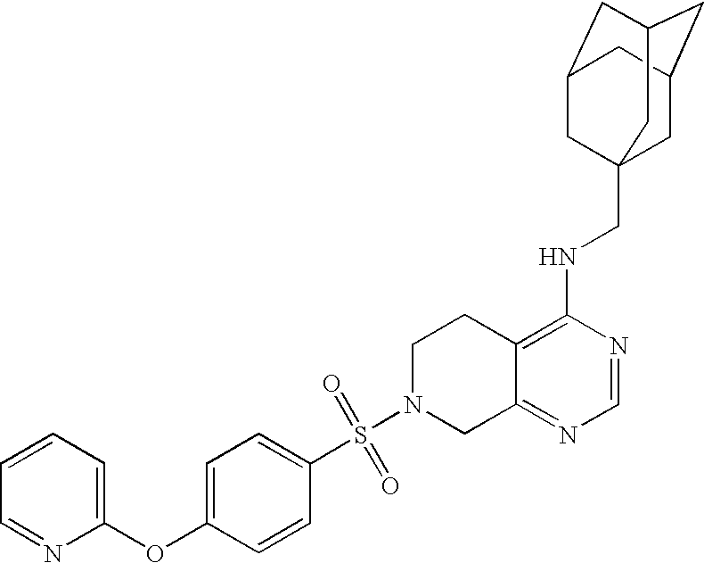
S(N1CC2=NC=NC(NCC34CC5CC(CC(C3)C5)C4)=C2CC1)(=O)(C1=CC=C(OC2=CC=CC=N2)C=C1)=O
